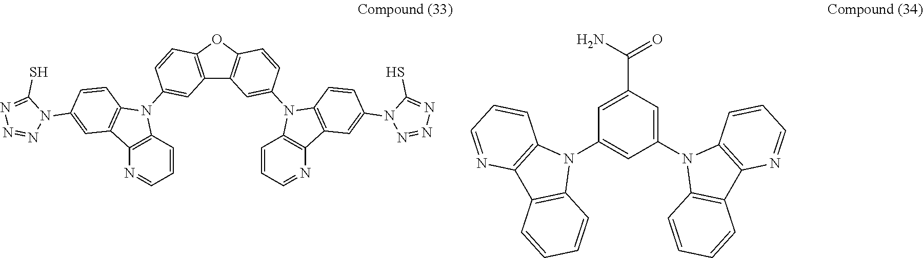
C12=C(OC3=C1C=C(N1C4=C(C5=C1C=CC(N1N=NN=C1S)=C5)N=CC=C4)C=C3)C=CC(N1C3=C(C4=C1C=CC=N4)C=C(N1C(S)=NN=N1)C=C3)=C2.C1(N2C3=C(C4=C2C=CC=N4)C=CC=C3)=CC(C(N)=O)=CC(N2C3=C(C4=C2C=CC=C4)N=CC=C3)=C1
